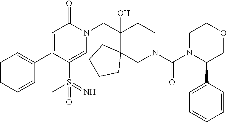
C1=CC=CC(C2=CC(=O)N(CC3(O)C4(CN(C(N5C(C6=CC=CC=C6)COCC5)=O)CC3)CCCC4)C=C2S(=N)(C)=O)=C1
